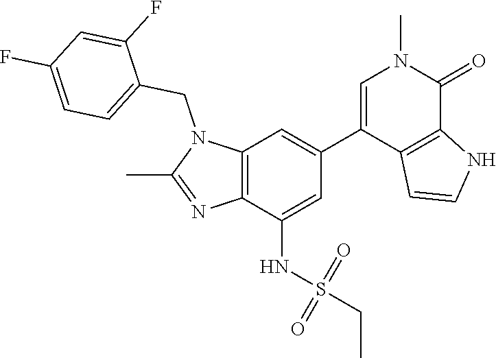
N1(CC2=CC=C(F)C=C2F)C(C)=NC2=C1C=C(C1=CN(C)C(=O)C3=C1C=CN3)C=C2NS(CC)(=O)=O
